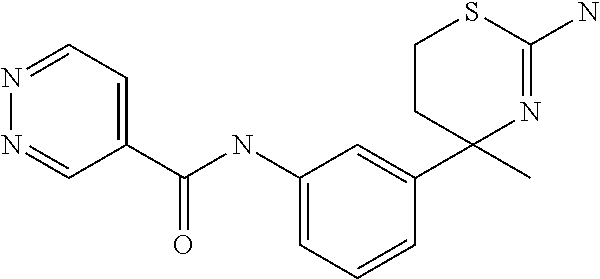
N1=CC=C(C(=O)NC2=CC=CC(C3(C)N=C(N)SCC3)=C2)C=N1
